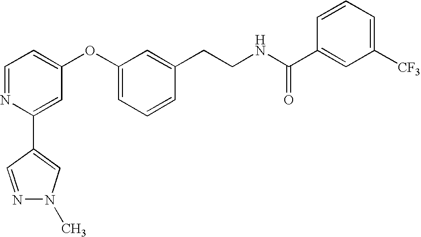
C1=NC(C2=CN(C)N=C2)=CC(OC2=CC=CC(CCNC(C3=CC([CF3])=CC=C3)=O)=C2)=C1
